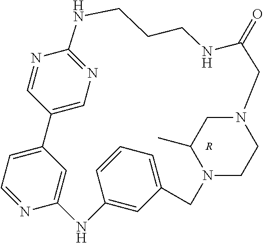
C12=CN=C(N=C1)NCCCNC(=O)CN1CCN(CC3=CC=CC(=C3)NC3=CC2=CC=N3)C(C)C1.[R]
